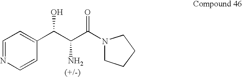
C1=NC=CC(C(C(N)C(N2CCCC2)=O)O)=C1
